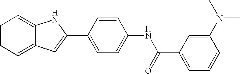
C1=CC=C2C(=C1)NC(C1=CC=C(NC(=O)C3=CC=CC(N(C)C)=C3)C=C1)=C2
